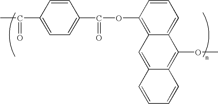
C12=C(OC(C3=CC=C(C(=O)C)C=C3)=O)C=CC=C1C(OC)=C1C(=C2)C=CC=C1
